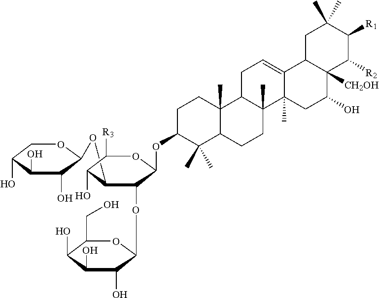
OC1C(O)C(O)COC1OCC1C(O)C([R3])OC(OC2C(C)(C)C3C(C)(CC2)C2C(C)(CC3)C3(C)C(=CC2)C2C([CH2OH])(C(O)C3)C([R2])C([R1])C(C)(C)C2)C1OC1C(O)C(O)C(O)C(CO)O1
